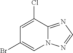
C1(Cl)=CC(Br)=CN2C1=NC=N2
